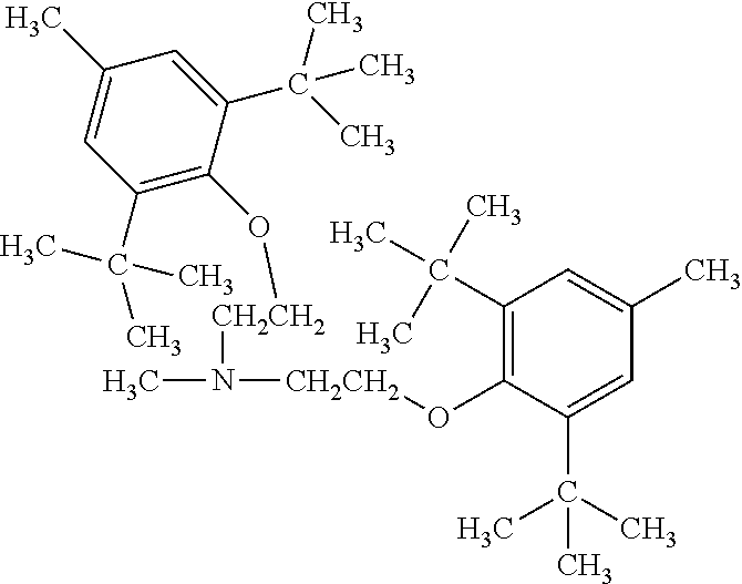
CN([CH2CH2]OC1=C(C(C)(C)C)C=C(C)C=C1C(C)(C)C)[CH2CH2]OC1=C(C(C)(C)C)C=C(C)C=C1C(C)(C)C
